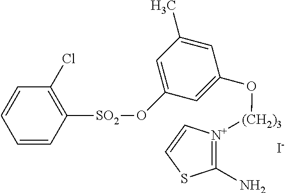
C1=CC([SO2]OC2=CC(C)=CC(O[(CH2)3][N+]3=C(N)SC=C3)=C2)=C(Cl)C=C1.[I-]
